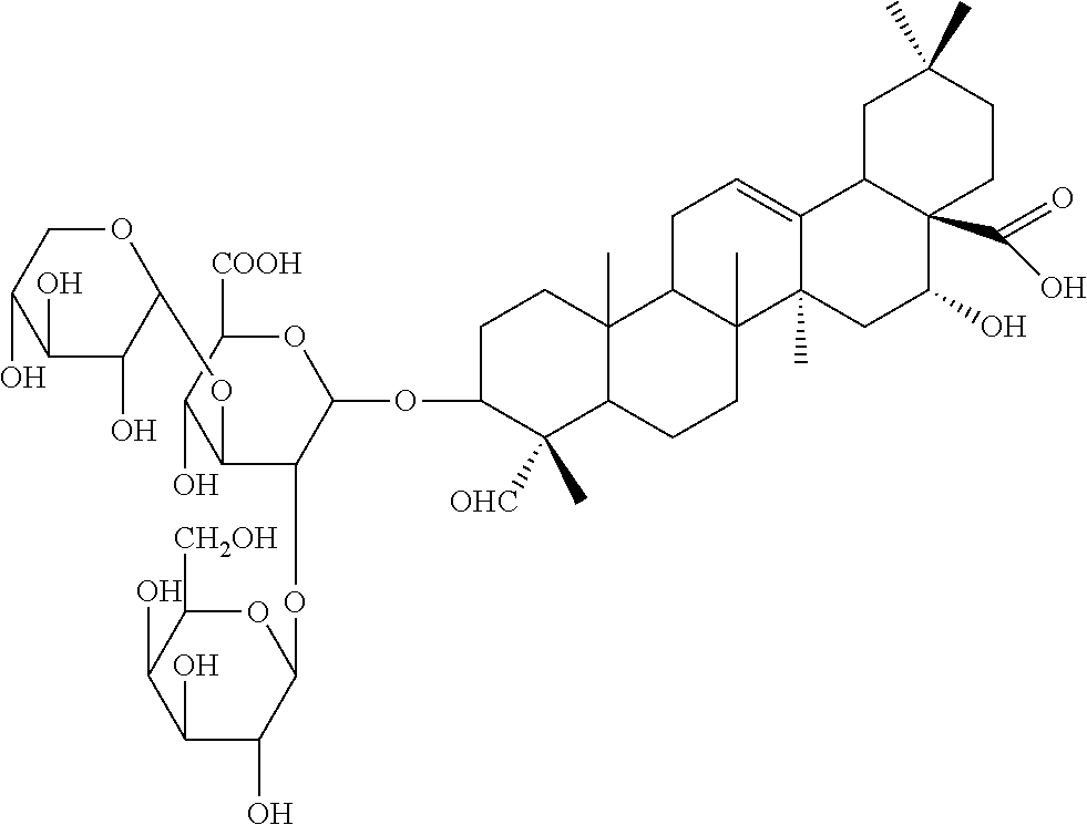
C1(O)C(O)C(OC2C(OC3OC([CH2OH])C(O)C(O)C3O)C(OC3C([OHC])(C)C4C(C)(CC3)C3C(C)(CC4)C4(C)C(=CC3)C3C(C(=O)O)(C(O)C4)CCC(C)(C)C3)OC([COOH])C2O)OCC1O
